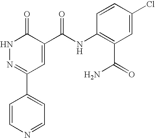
N1N=C(C2=CC=NC=C2)C=C(C(NC2=C(C(=O)N)C=C(Cl)C=C2)=O)C1=O
